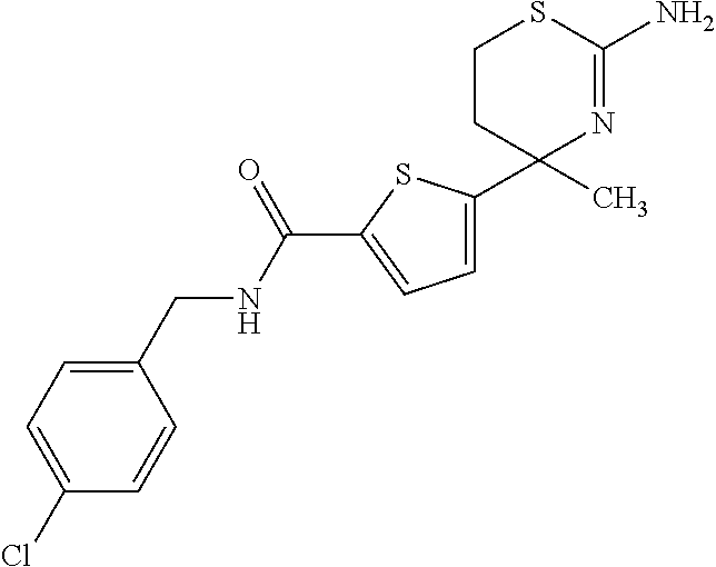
C1(C)(C2=CC=C(C(NCC3=CC=C(Cl)C=C3)=O)S2)N=C(N)SCC1
